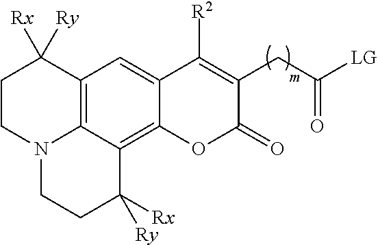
C1CN2C3=C(C1([Rx])[Ry])C=C1C(=C3C([Rx])([Ry])CC2)OC(=O)C(CC(=O)[LG])=C1[R2]
